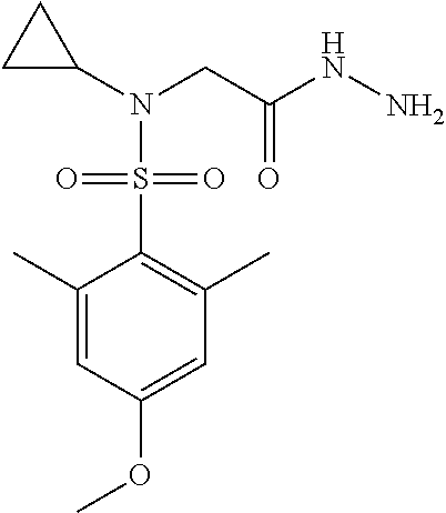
C1=C(OC)C=C(C)C(S(N(C2CC2)CC(NN)=O)(=O)=O)=C1C
